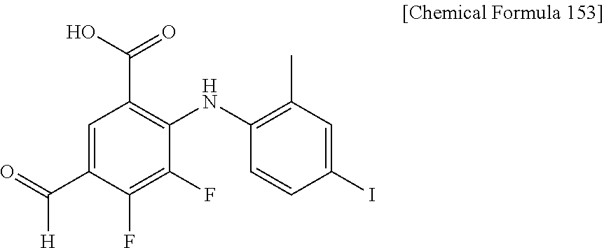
O=C(C1=CC(C(O)=O)=C(NC2=C(C)C=C(I)C=C2)C(F)=C1F)[H]
